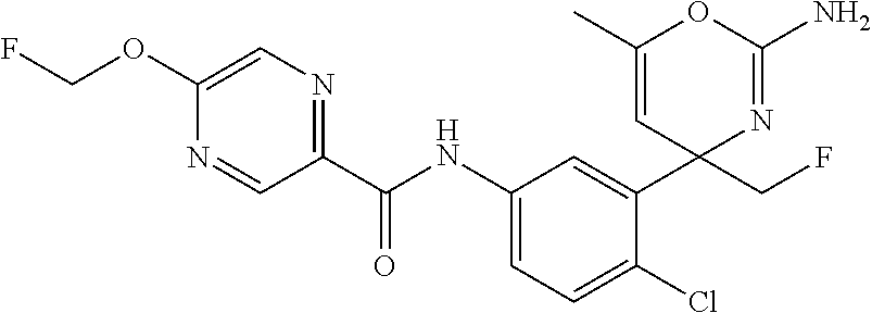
C1(C(NC2=CC=C(Cl)C(C3(CF)N=C(N)OC(C)=C3)=C2)=O)=NC=C(OCF)N=C1
